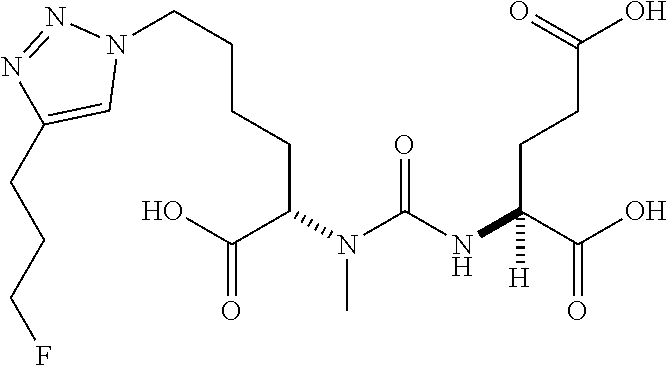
C(C(C(O)=O)N(C(NC(C(O)=O)(CCC(O)=O)[H])=O)C)CCCN1N=NC(CCCF)=C1
